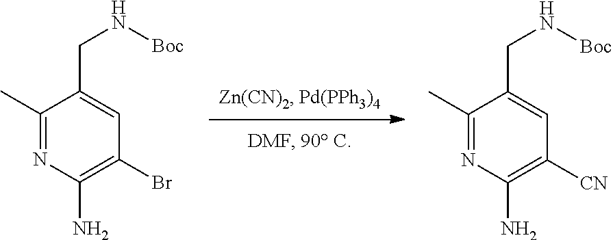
NC1=C([CN])C=C(CN[Boc])C(C)=N1.NC1=C(Br)C=C(CN[Boc])C(C)=N1
